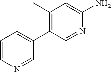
NC1=CC(C)=C(C2=CC=CN=C2)C=N1
